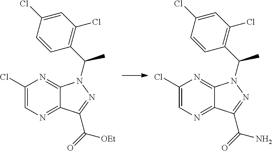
C1(Cl)=CN=C2C(=N1)N(C(C1=C(Cl)C=C(Cl)C=C1)C)N=C2C(=O)[OEt].C1(Cl)=CN=C2C(=N1)N(C(C1=C(Cl)C=C(Cl)C=C1)C)N=C2C(=O)N
